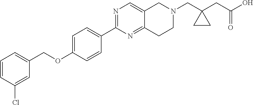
C1=CC(Cl)=CC(COC2=CC=C(C3=NC=C4C(=N3)CCN(CC3(CC(O)=O)CC3)C4)C=C2)=C1
